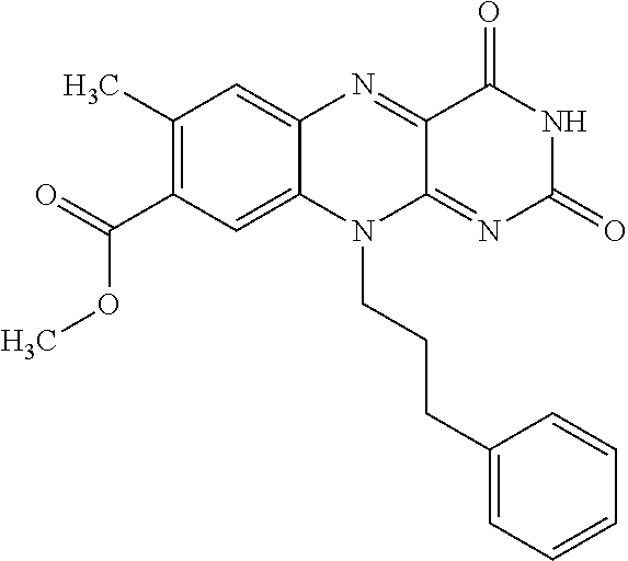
C1(C)=C(C(=O)OC)C=C2C(=C1)N=C1C(=NC(=O)NC1=O)N2CCCC1=CC=CC=C1
